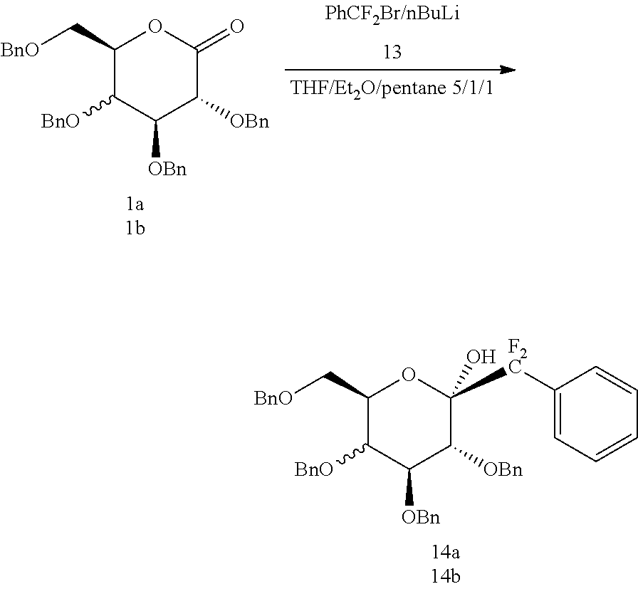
C1(C[BnO])C([BnO])C([OBn])C([OBn])C([F2C]C2=CC=CC=C2)(O)O1.C1(C[BnO])C([BnO])C([OBn])C([OBn])C(=O)O1
